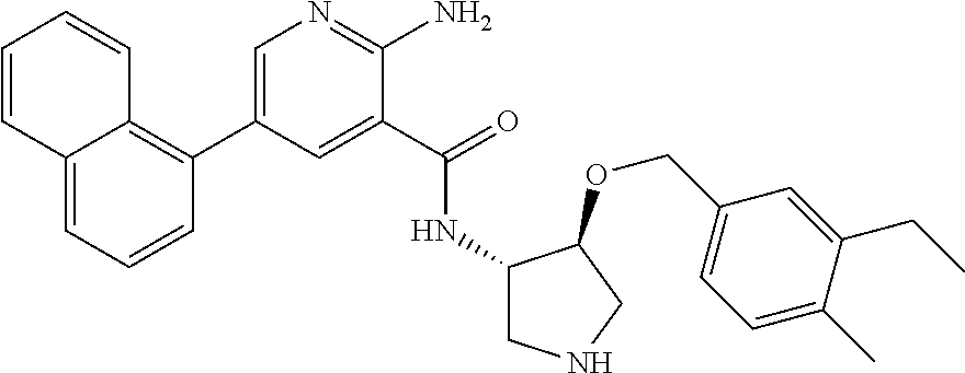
C1=C(C2=C3C(=CC=C2)C=CC=C3)C=C(C(=O)NC2CNCC2OCC2=CC=C(C)C(CC)=C2)C(N)=N1
